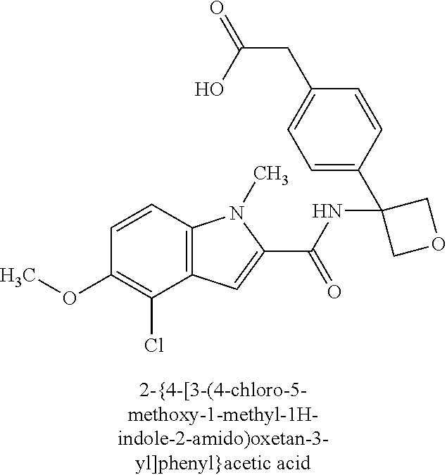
COC1=C(Cl)C2=C(C=C1)N(C)C(C(NC1(C3=CC=C(CC(=O)O)C=C3)COC1)=O)=C2
